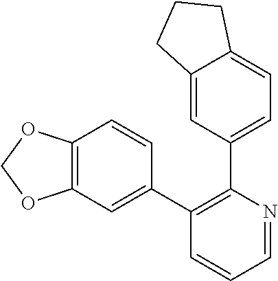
C12=CC(C3=C(C4=CC5=C(C=C4)OCO5)C=CC=N3)=CC=C1CCC2
